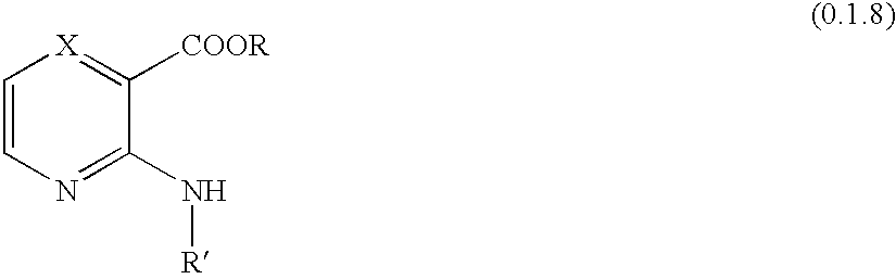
C1=CN=C(N[R])C([COOR])=[X]1
